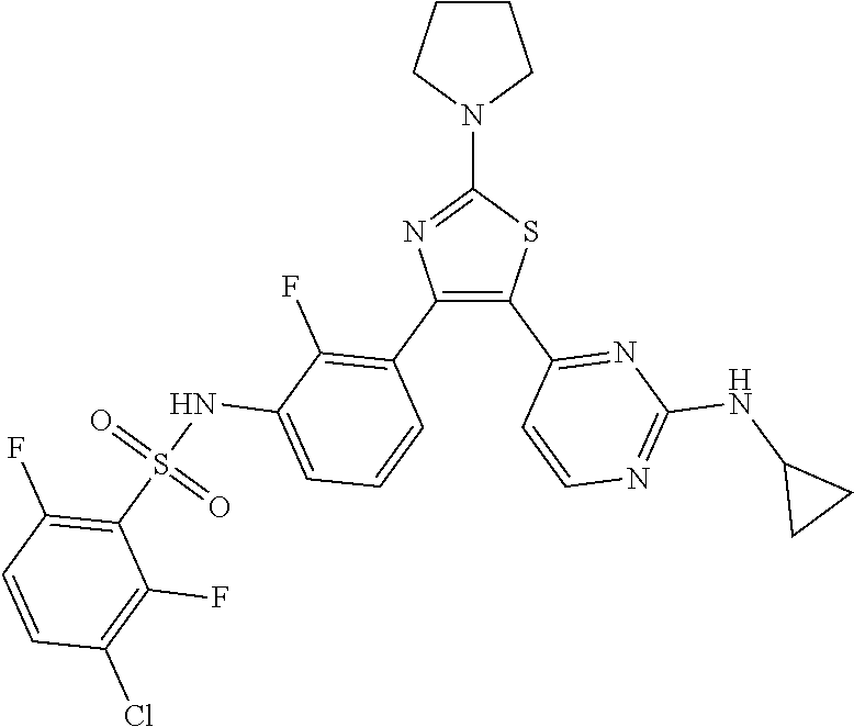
C1(N2CCCC2)=NC(C2=C(F)C(NS(C3=C(F)C=CC(Cl)=C3F)(=O)=O)=CC=C2)=C(C2=NC(NC3CC3)=NC=C2)S1
